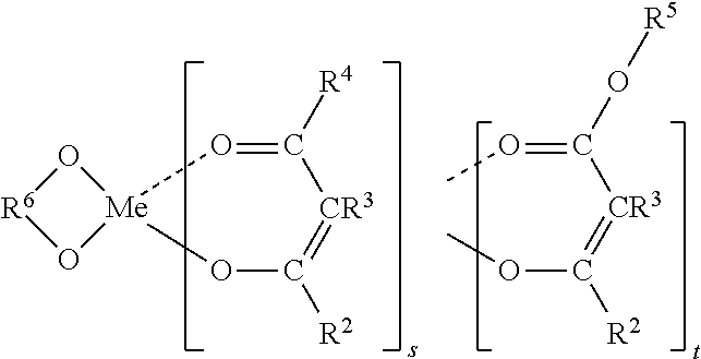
[R6]1O[Me]2(O1)OC([R2])=[CR3]C([R4])=O2.O(=C([CR3]=C(OC)[R2])O[R5])C
